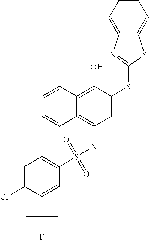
C1=CC=CC2=C(O)C(SC3=NC4=CC=CC=C4S3)=CC(NS(C3=CC=C(Cl)C(C(F)(F)F)=C3)(=O)=O)=C12
